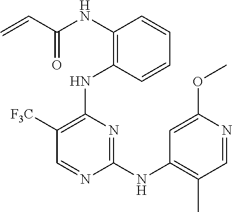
N(C1=C(NC2=C([F3C])C=NC(NC3=C(C)C=NC(OC)=C3)=N2)C=CC=C1)C(C=C)=O
